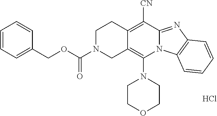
Cl.C12=C(N3CCOCC3)N3C(=NC4=C3C=CC=C4)C([CN])=C1CCN(C(OCC1=CC=CC=C1)=O)C2
